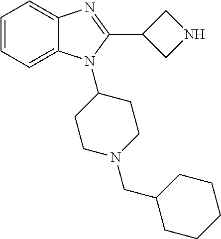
C1=CC=C2C(=C1)N=C(C1CNC1)N2C1CCN(CC2CCCCC2)CC1
